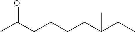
CC(CCCCC(CC)C)=O
